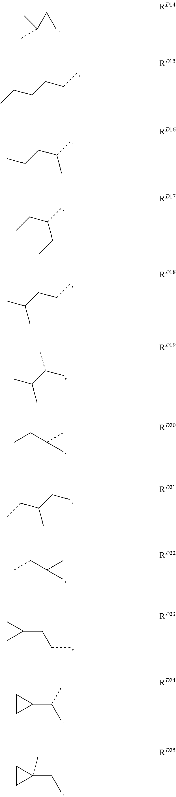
C1(C)(C)CC1.CCCCCC.CCCC(C)C.CCC(C)CC.CC(CCC)C.CC(C(C)C)C.C(C)C(C)(C)C.C(C(CC)C)C.C(C)C(C)(C)C.C1CC1CCC.C1CC1C(C)C.C1CC1(CC)C
